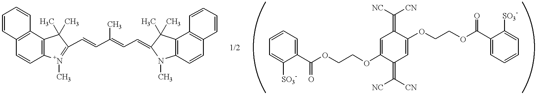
C1=CC2=C(C=C1)C1=C(C=C2)[N+](C)=C(C=CC(=CC=C2N(C)C3=C(C2(C)C)C2=C(C=C3)C=CC=C2)C)C1(C)C.C1(OCCOC(C2=CC=CC=C2[SO3-])=O)=CC(=C([NC])[CN])C(OCCOC(C2=CC=CC=C2[SO3-])=O)=CC1=C([NC])[CN].[1/2]
